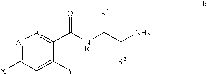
[A1]1=C([X])C=C([Y])C(C([NR]C([R1])C([R2])N)=O)=[A]1
